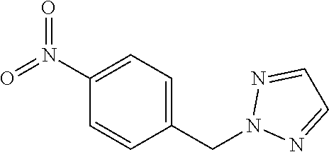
N(C1=CC=C(CN2N=CC=N2)C=C1)(=O)=O
